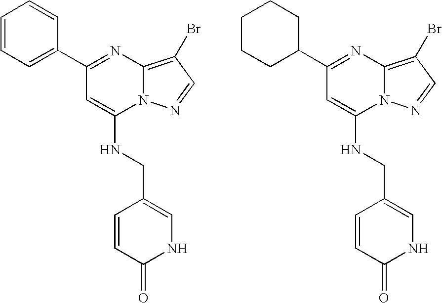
C1(C2=CC=CC=C2)=NC2=C(Br)C=NN2C(NCC2=CNC(=O)C=C2)=C1.C1(C2CCCCC2)=NC2=C(Br)C=NN2C(NCC2=CNC(=O)C=C2)=C1
